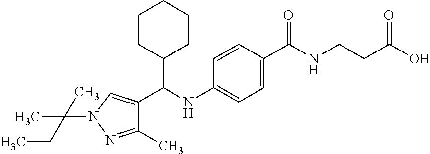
C1(C(NC2=CC=C(C(=O)NCCC(O)=O)C=C2)C2=CN(C(C)(C)CC)N=C2C)CCCCC1
